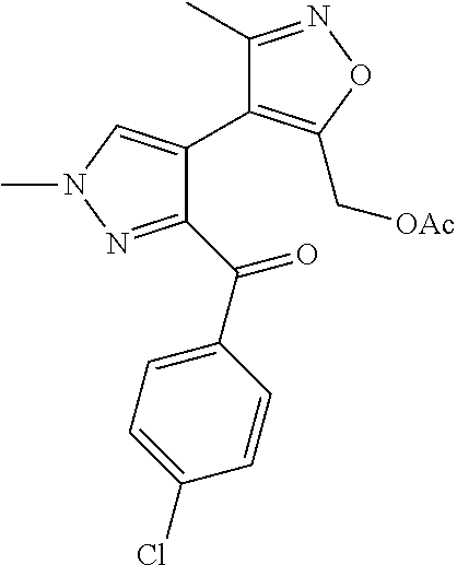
C1(C(C2=CC=C(Cl)C=C2)=O)=NN(C)C=C1C1=C(C[OAc])ON=C1C
